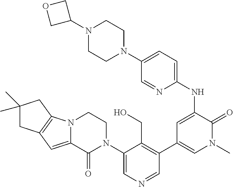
N12C(=CC3=C1CC(C)(C)C3)C(=O)N(C1=CN=CC(C3=CN(C)C(=O)C(NC4=CC=C(N5CCN(C6COC6)CC5)C=N4)=C3)=C1CO)CC2
